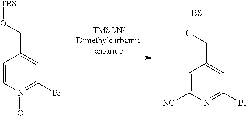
[TMSCN/Dimethylcarbamicchloride].C1=C([NC])N=C(Br)C=C1CO[TBS].C1=CN(=O)=C(Br)C=C1CO[TBS]
